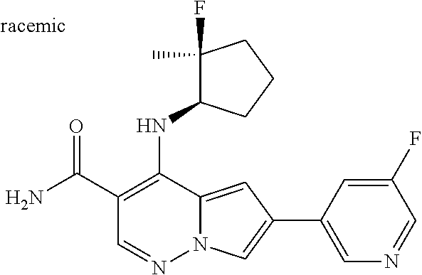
O=C(C1=C(NC2C(F)(C)CCC2)C2=CC(C3=CN=CC(F)=C3)=CN2N=C1)N
